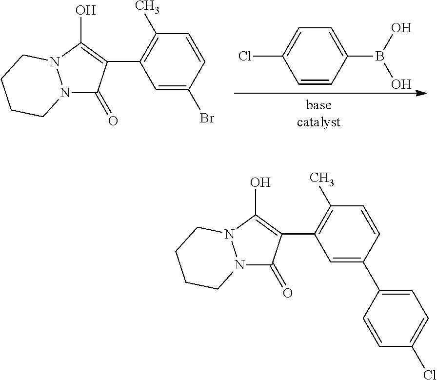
B(C1=CC=C(Cl)C=C1)(O)O.C1(C2=C(O)N3N(C2=O)CCCC3)=C(C)C=CC(Br)=C1.C1(C2=C(O)N3N(C2=O)CCCC3)=C(C)C=CC(C2=CC=C(Cl)C=C2)=C1
